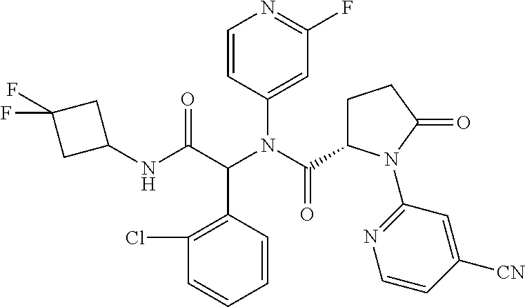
C1(Cl)=C(C(C(NC2CC(F)(F)C2)=O)N(C(C2CCC(=O)N2C2=NC=CC([CN])=C2)=O)C2=CC(F)=NC=C2)C=CC=C1
